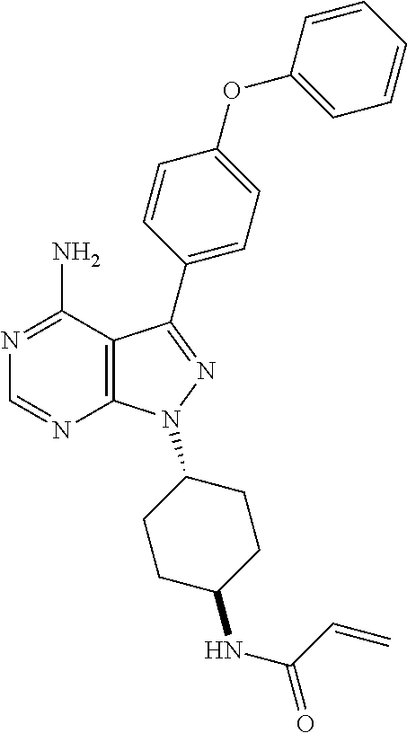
C12=C(C(N)=NC=N1)C(C1=CC=C(OC3=CC=CC=C3)C=C1)=NN2C1CCC(NC(C=C)=O)CC1
